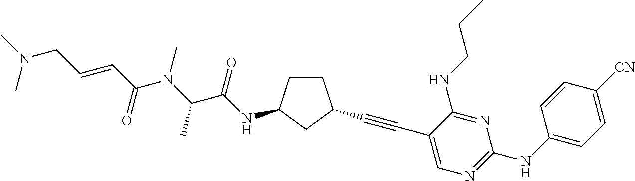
C1CC(NC(C(N(C)C(C=CCN(C)C)=O)C)=O)CC1C#CC1=CN=C(NC2=CC=C([CN])C=C2)N=C1NCCC
